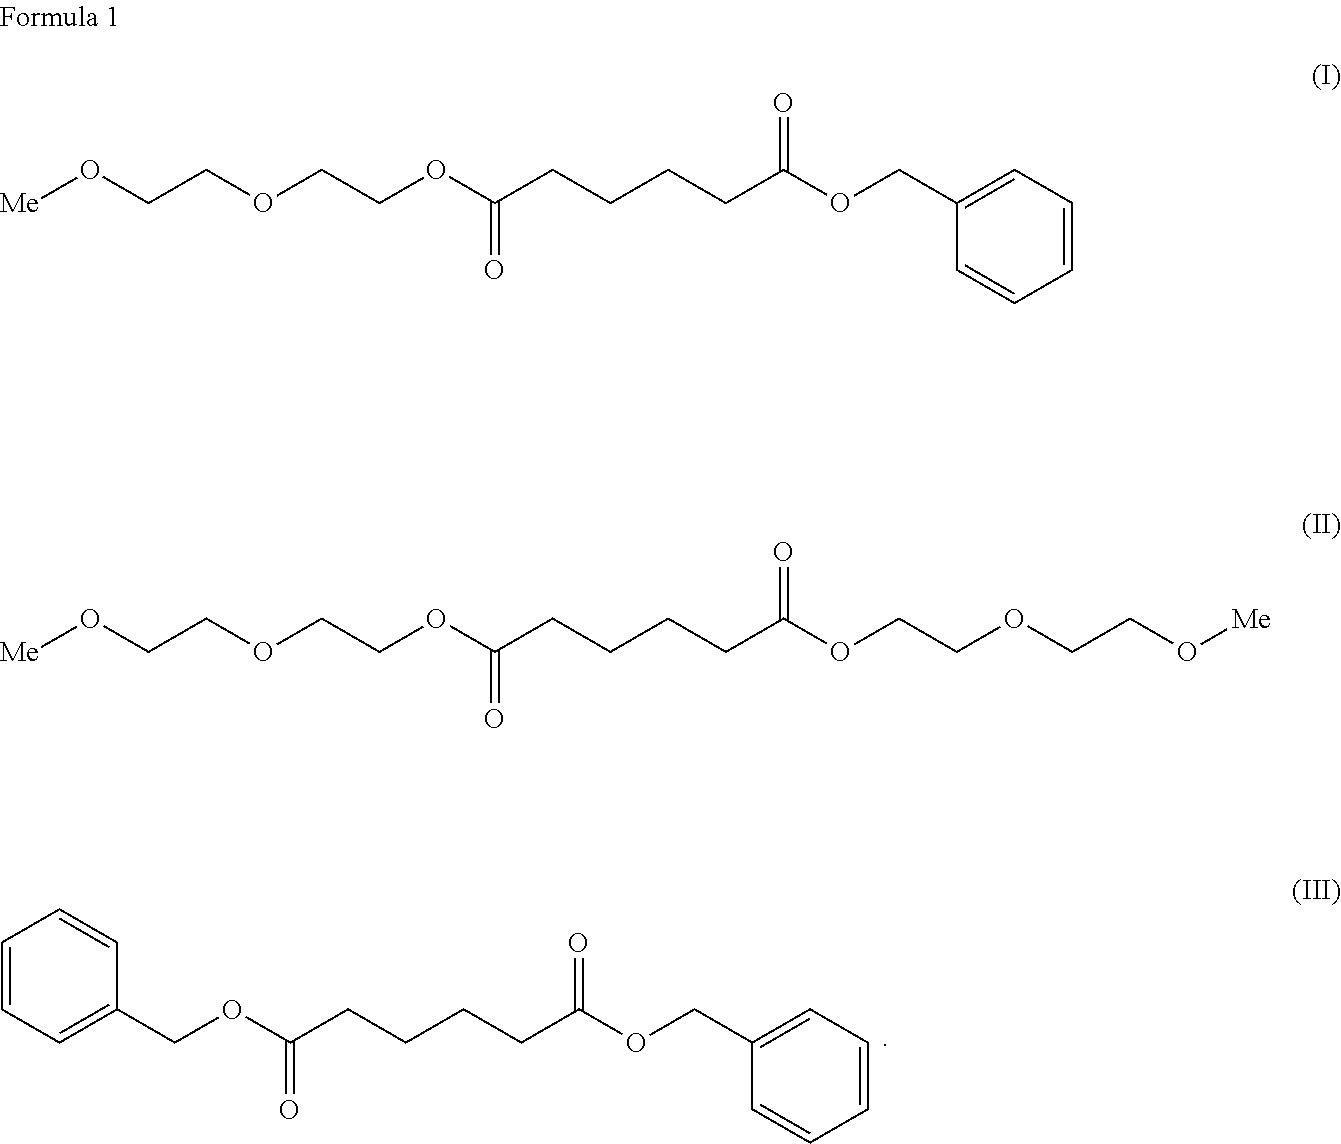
C1=CC=C(COC(CCCCC(OCC2=CC=CC=C2)=O)=O)C=C1.C1(COC(CCCCC(OCCOCCO[Me])=O)=O)=CC=CC=C1.C(COC(CCCCC(OCCOCCO[Me])=O)=O)OCCO[Me]
